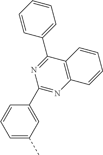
C1=C(C)C=C(C2=NC3=C(C(C4=CC=CC=C4)=N2)C=CC=C3)C=C1
